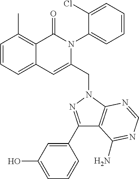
C1=CC=C2C(=C1C)C(=O)N(C1=CC=CC=C1Cl)C(CN1C3=C(C(C4=CC(O)=CC=C4)=N1)C(N)=NC=N3)=C2
